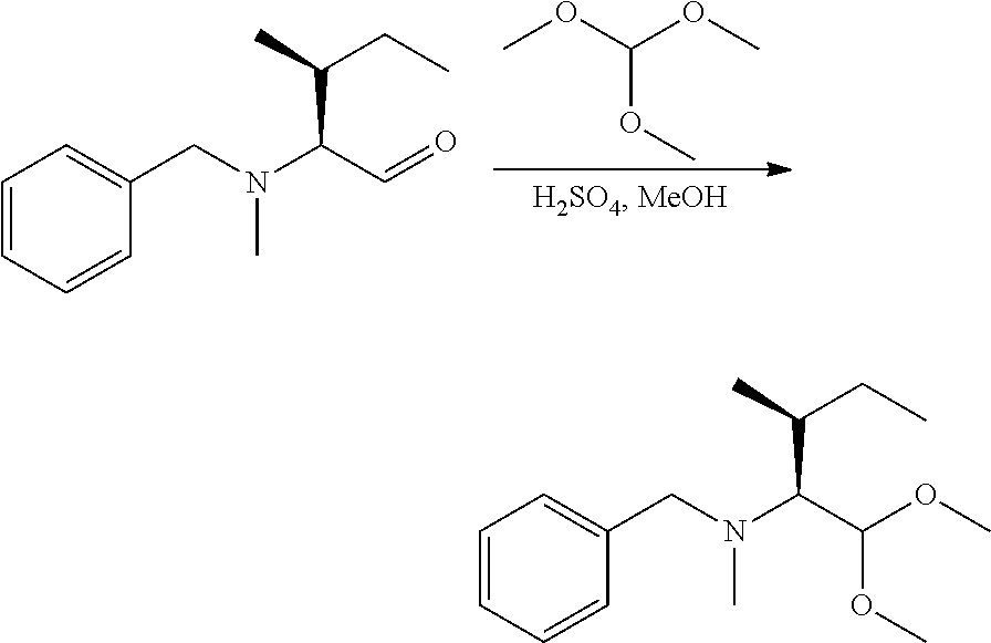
N(C(C=O)C(C)CC)(CC1=CC=CC=C1)C.O(C(OC)OC)C.N(C(C(OC)OC)C(C)CC)(CC1=CC=CC=C1)C
